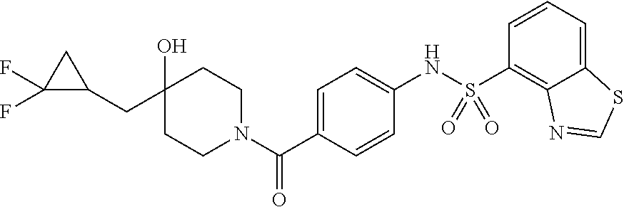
C1(O)(CC2CC2(F)F)CCN(C(C2=CC=C(NS(C3=C4C(=CC=C3)SC=N4)(=O)=O)C=C2)=O)CC1
